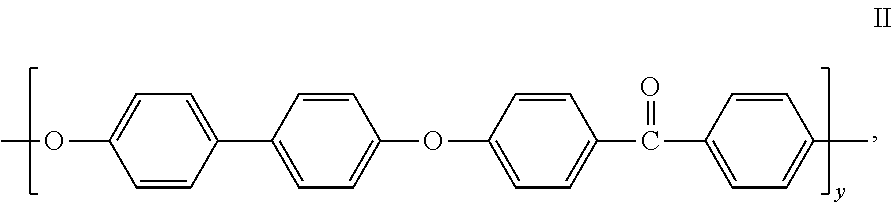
C1(OC)=CC=C(C2=CC=C(OC3=CC=C(C(=O)C4=CC=C(C)C=C4)C=C3)C=C2)C=C1
